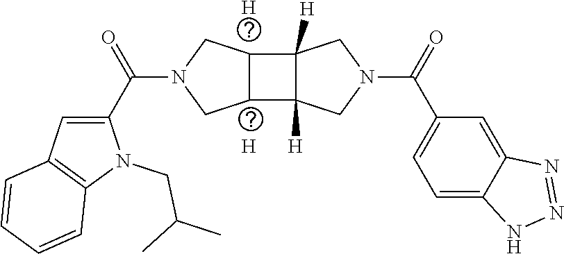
[H].C1=C(C(N2CC3C(C4([H])C3([H])CN(C(C3=CC=C5C(=C3)N=NN5)=O)C4)C2)=O)N(CC(C)C)C2=C1C=CC=C2.[H]
